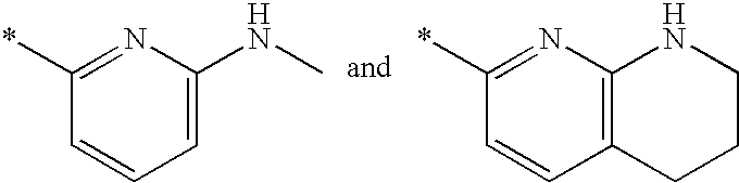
*C1=NC(NC)=CC=C1.*C1=NC2=C(C=C1)CCCN2
